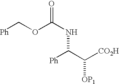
O(C(NC(C([CO2H])[OP1])[Ph])=O)C[Ph]
